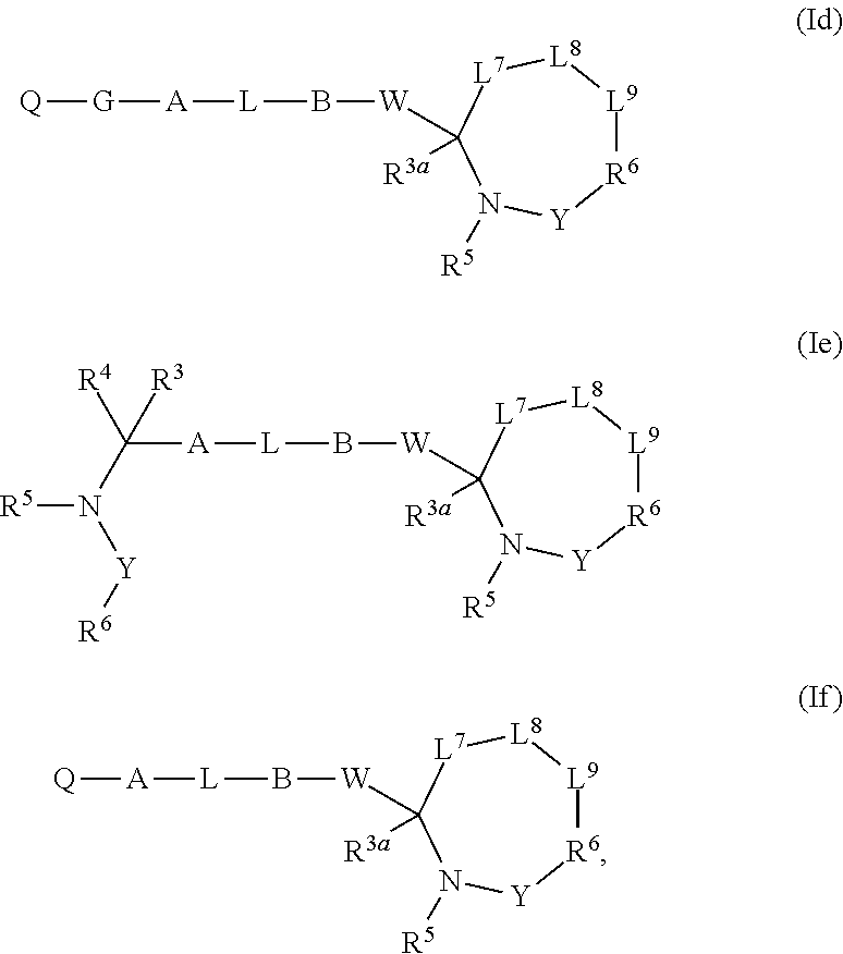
[R6]1[L9][L8][L7]C([W]B[L][A][G][Q])([R3a])N([R5])[Y]1.[R6]1[L9][L8][L7]C([W]B[L][A]C(N([Y][R6])[R5])([R4])[R3])([R3a])N([R5])[Y]1.[R6]1[L9][L8][L7]C([W]B[L][A][Q])([R3a])N([R5])[Y]1
